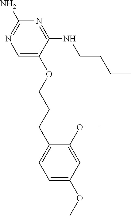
C1=C(OCCCC2=CC=C(OC)C=C2OC)C(NCCCC)=NC(N)=N1
